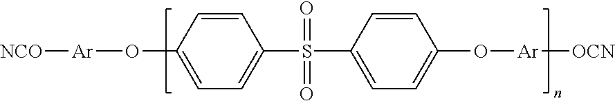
[NCO][Ar]OC1=CC=C(S(=O)(C2=CC=C(O[Ar][OCN])C=C2)=O)C=C1
